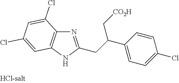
N1=C(CC(C2=CC=C(Cl)C=C2)C[CO2H])NC2=C1C(Cl)=CC(Cl)=C2
